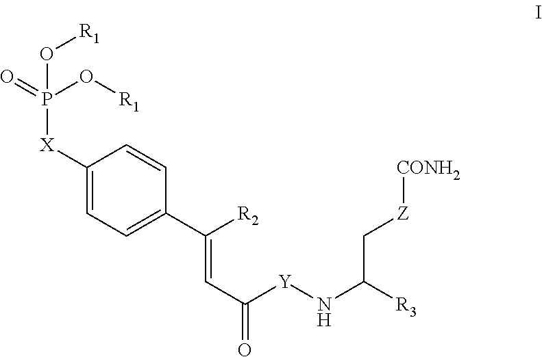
C1([X]P(=O)(O[R1])O[R1])=CC=C(C(=CC([Y]NC([R3])C[Z][CONH2])=O)[R2])C=C1
